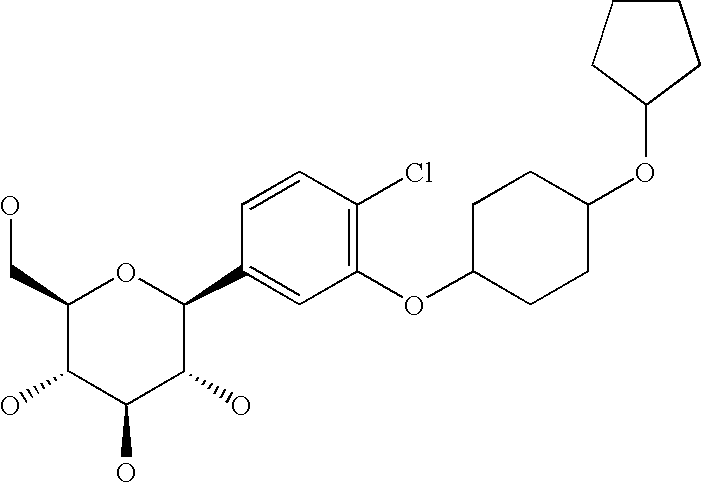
C1(CO)C(O)C(O)C(O)C(C2=CC(OC3CCC(OC4CCCC4)CC3)=C(Cl)C=C2)O1
